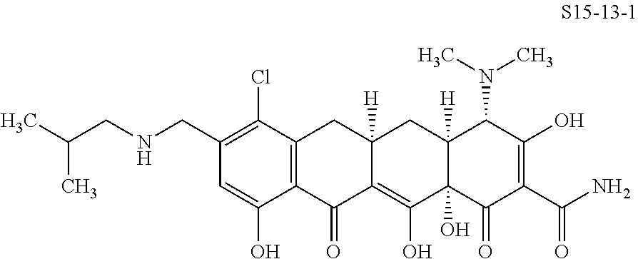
CC(CNCC1=C(Cl)C2=C(C(O)=C1)C(=O)C1=C(O)C3(O)C([H])(CC1([H])C2)C(N(C)C)C(O)=C(C(N)=O)C3=O)C
